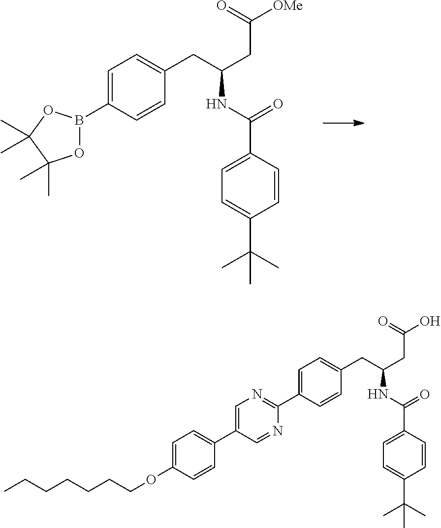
C1=C(B2OC(C)(C)C(C)(C)O2)C=CC(CC(CC(=O)[OMe])NC(=O)C2=CC=C(C(C)(C)C)C=C2)=C1.C1=C(C2=NC=C(C3=CC=C(OCCCCCCC)C=C3)C=N2)C=CC(CC(CC(=O)O)NC(=O)C2=CC=C(C(C)(C)C)C=C2)=C1
